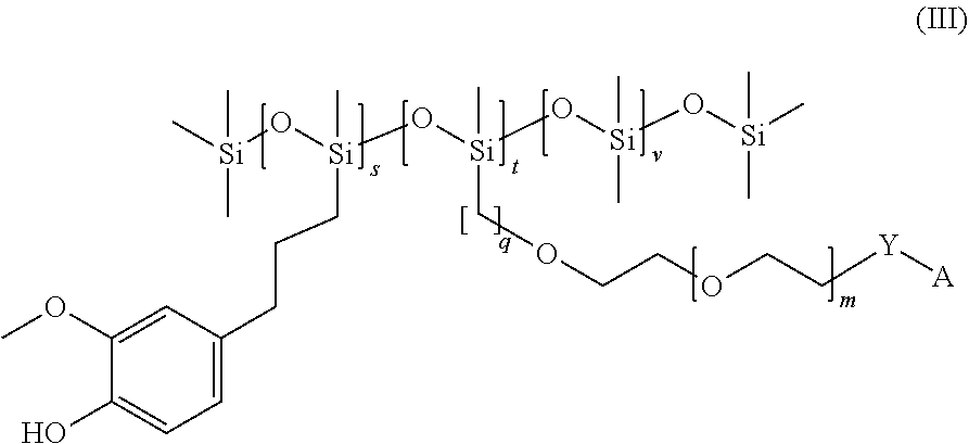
C[Si](O[Si](O[Si](O[Si](O[Si](C)(C)C)(C)C)(C)COCCOCC[Y][A])(C)CCCC1=CC=C(O)C(OC)=C1)(C)C
